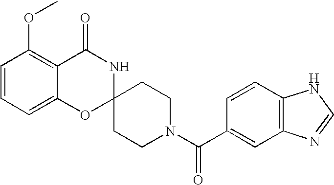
C1=CC=C2C(=C1OC)C(=O)NC1(O2)CCN(C(C2=CC3=C(C=C2)NC=N3)=O)CC1
